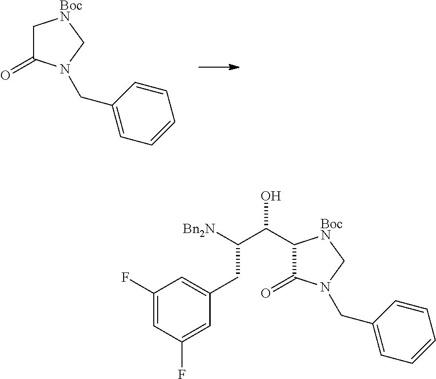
C1C(=O)N(CC2=CC=CC=C2)C[BocN]1.C1(C(C([Bn2N])CC2=CC(F)=CC(F)=C2)O)C(=O)N(CC2=CC=CC=C2)C[BocN]1
